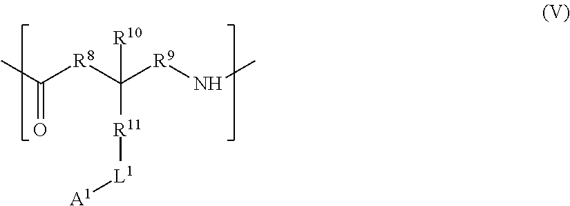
CC([R8]C([R9]NC)([R11][L1][A1])[R10])=O
